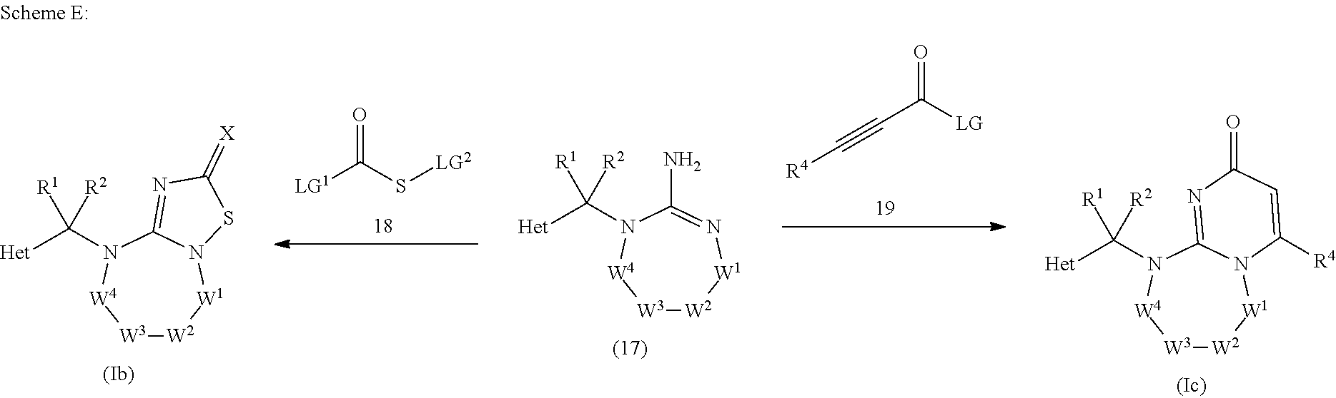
[W3]1[W2][W1]N2C(=NC(=[X])S2)N(C([Het])([R1])[R2])[W4]1.[W3]1[W2][W1]N=C(N)N(C([Het])([R1])[R2])[W4]1.[W3]1[W2][W1]N2C(=NC(=O)C=C2[R4])N(C([Het])([R1])[R2])[W4]1.C([LG])(C#C[R4])=O.[LG1]C(S[LG2])=O
